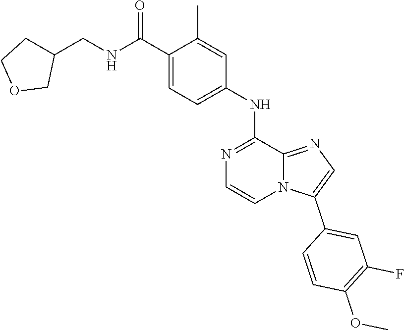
C1=C(C)C(C(NCC2CCOC2)=O)=CC=C1NC1=NC=CN2C1=NC=C2C1=CC(F)=C(OC)C=C1
